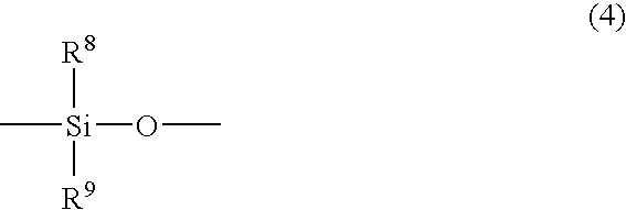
C[Si](OC)([R8])[R9]
